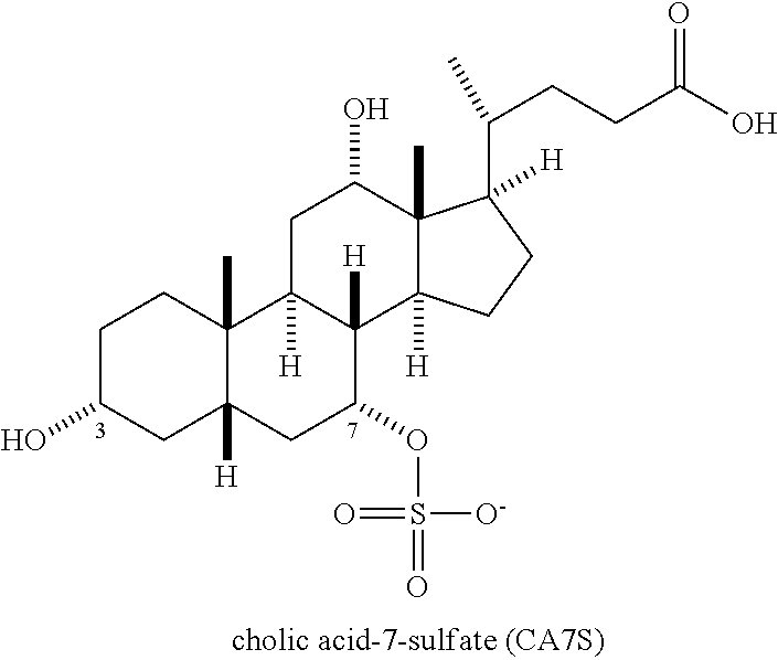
C1C(O)CC2([H])C(C)(C1)C1([H])C([H])(C(OS([O-])(=O)=O)C2)C2([H])C(C)(C(O)C1)C(C(CCC(O)=O)C)([H])CC2
